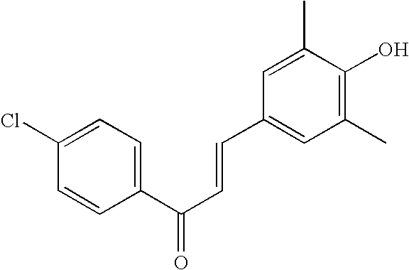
C1(Cl)=CC=C(C(C=CC2=CC(C)=C(O)C(C)=C2)=O)C=C1
